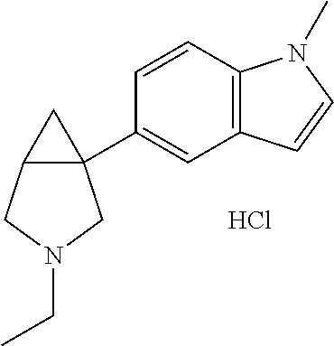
C1(C23C(CN(CC)C2)C3)=CC2=C(C=C1)N(C)C=C2.Cl
